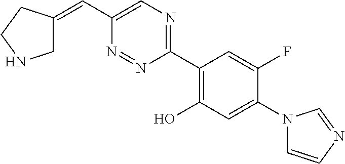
C(C1=CN=C(C2=C(O)C=C(N3C=CN=C3)C(F)=C2)N=N1)=C1CNCC1
